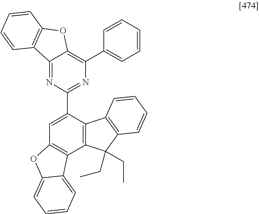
C12=C(C(C3=NC(C4=CC=CC=C4)=C4C(=N3)C3=C(O4)C=CC=C3)=CC3=C1C1=CC=CC=C1O3)C1=C(C2(CC)CC)C=CC=C1
